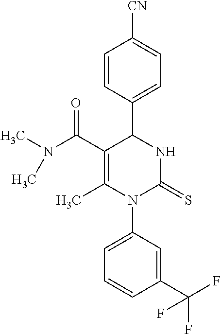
C1=CC(C2C(C(N(C)C)=O)=C(C)N(C3=CC=CC(C(F)(F)F)=C3)C(=S)N2)=CC=C1[CN]
